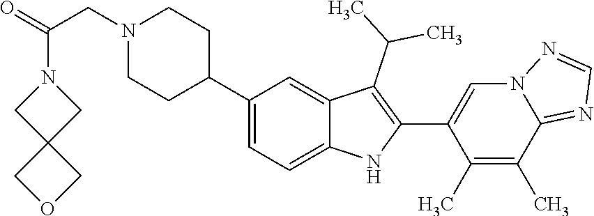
C1(C2CCN(CC(N3CC4(C3)COC4)=O)CC2)=CC=C2C(=C1)C(C(C)C)=C(C1=CN3C(=NC=N3)C(C)=C1C)N2
